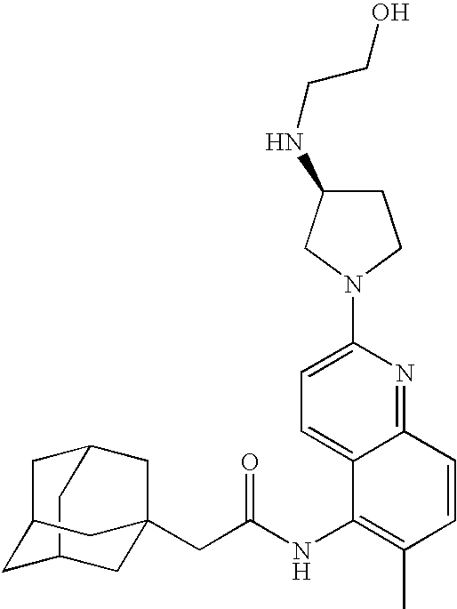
C12CC3CC(C1)CC(CC(=O)NC1=C(C)C=CC4=NC(N5CC(NCCO)CC5)=CC=C14)(C3)C2
